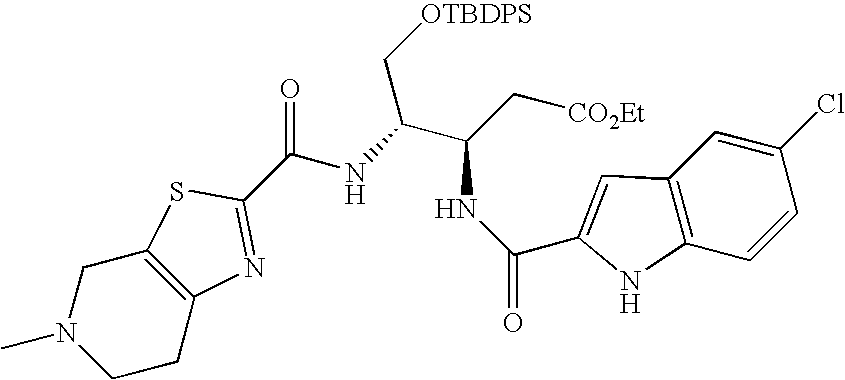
C12=C(CN(C)CC1)SC(C(NC(C(C[CO2Et])NC(C1=CC3=C(C=CC(Cl)=C3)N1)=O)C[OTBDPS])=O)=N2
